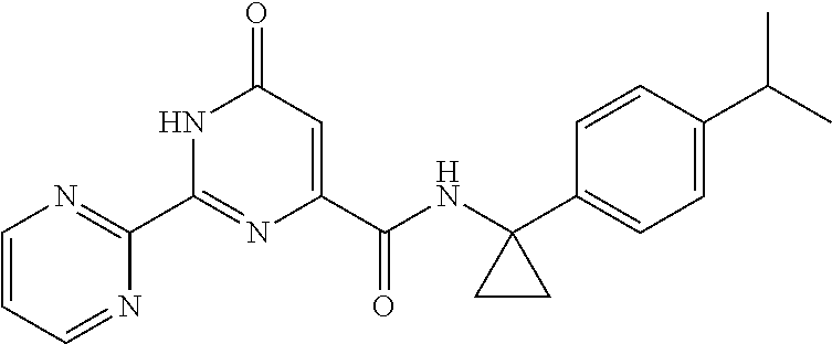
C1(C2=NC(C(NC3(C4=CC=C(C(C)C)C=C4)CC3)=O)=CC(=O)N2)=NC=CC=N1
